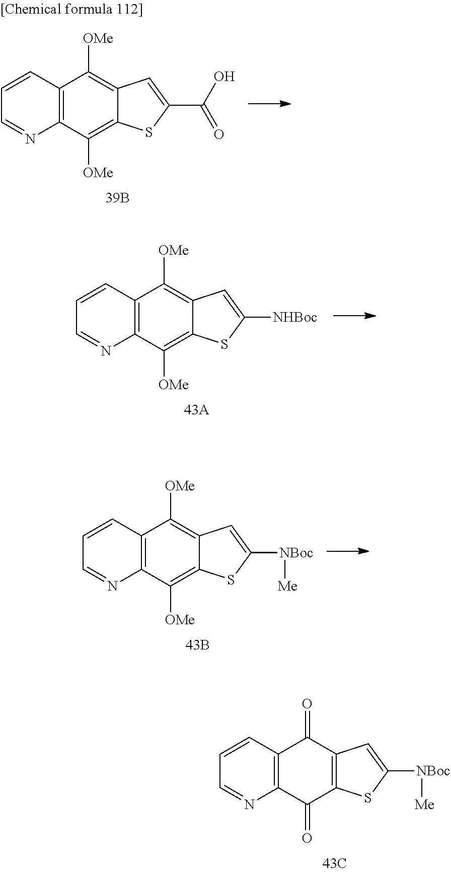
C12=C(C([OMe])=C3C(=C1[OMe])C=C([NHBoc])S3)N=CC=C2.C12=C(C([OMe])=C3C(=C1[OMe])C=C([NBoc][Me])S3)N=CC=C2.C12=C(C(=O)C3=C(C1=O)C=C([NBoc][Me])S3)N=CC=C2.C12=C(C([OMe])=C3C(=C1[OMe])C=C(C(O)=O)S3)N=CC=C2
